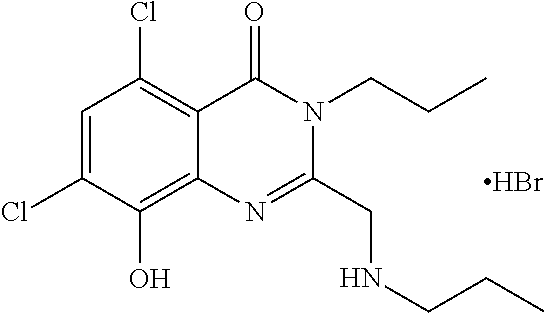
C1=C(Cl)C(O)=C2C(=C1Cl)C(=O)N(CCC)C(CNCCC)=N2.Br
